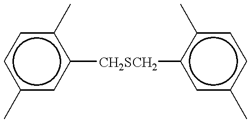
c1c(C)cc([CH2SCH2]c2cc(C)ccc2C)c(C)c1
